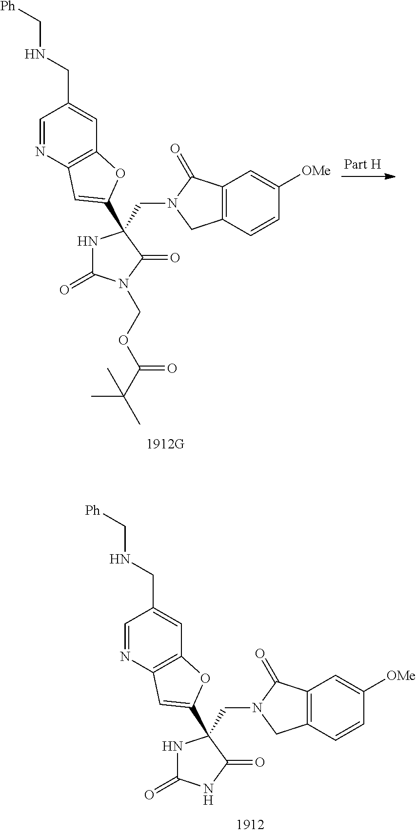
C12=C(C=CC([OMe])=C1)CN(CC1(C3=CC4=C(C=C(CNC[Ph])C=N4)O3)NC(=O)NC1=O)C2=O.C12=C(C=CC([OMe])=C1)CN(CC1(C3=CC4=C(C=C(CNC[Ph])C=N4)O3)NC(=O)N(COC(C(C)(C)C)=O)C1=O)C2=O
